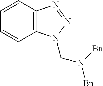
C1=CC2=C(C=C1)N(CN([Bn])[Bn])N=N2
